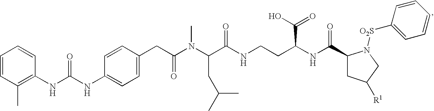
C(C(O)=O)(NC(=O)C1CC([R1])CN1[O2S]C1=CC=CC=C1)CCNC(C(N(C(CC1=CC=C(NC(NC2=C(C)C=CC=C2)=O)C=C1)=O)C)CC(C)C)=O
